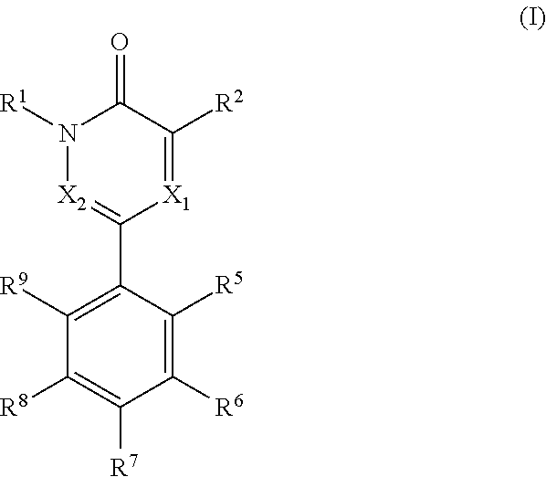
O=C1C([R2])=[X1]C(C2=C([R9])C([R8])=C([R7])C([R6])=C2[R5])=[X2]N1[R1]
